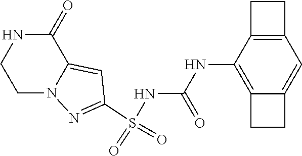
S(NC(NC1=C2C(=CC3=C1CC3)CC2)=O)(=O)(=O)C1=NN2C(=C1)C(=O)NCC2
